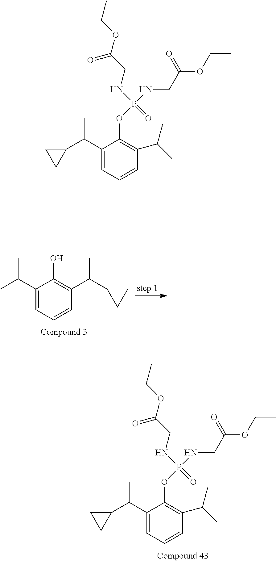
C1(C(C2CC2)C)=CC=CC(C(C)C)=C1OP(NCC(OCC)=O)(NCC(OCC)=O)=O.C1(C(C)C)=CC=CC(C(C)C2CC2)=C1O.C1(C(C2CC2)C)=CC=CC(C(C)C)=C1OP(NCC(OCC)=O)(NCC(OCC)=O)=O
